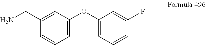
NCC1=CC(OC2=CC=CC(F)=C2)=CC=C1
